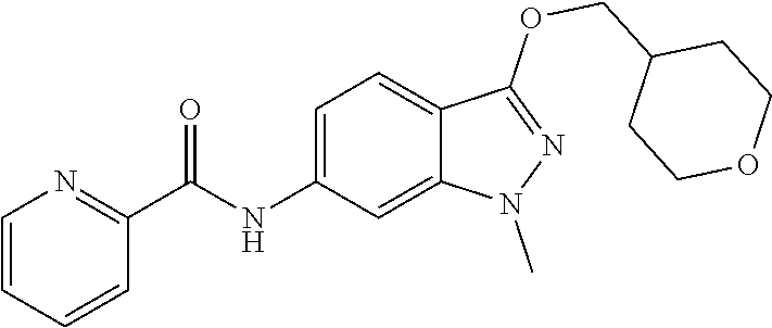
C1=CC=CC(C(NC2=CC=C3C(=C2)N(C)N=C3OCC2CCOCC2)=O)=N1
